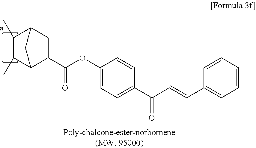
C1C2C(C)C(C)C(C1C(OC1=CC=C(C(C=CC3=CC=CC=C3)=O)C=C1)=O)C2
